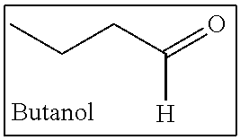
C(CC(=O)[H])C
